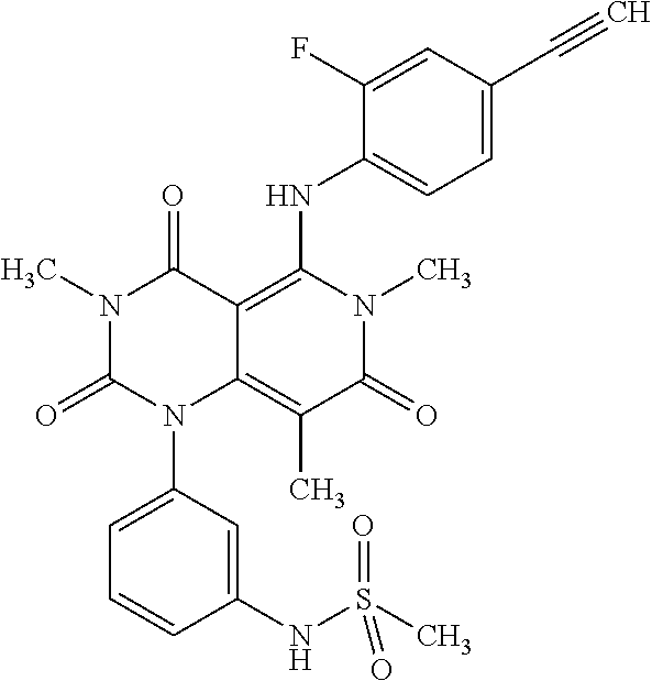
N1(C)C(=O)N(C2=CC=CC(NS(C)(=O)=O)=C2)C2=C(C)C(=O)N(C)C(NC3=CC=C(C#C)C=C3F)=C2C1=O
